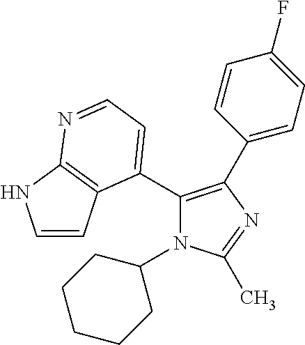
C1(C2=CC=NC3=C2C=CN3)=C(C2=CC=C(F)C=C2)N=C(C)N1C1CCCCC1
